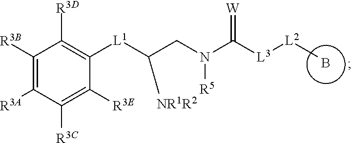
B.[W]=C([L3][L2]C)N(CC([L1]C1=C([R3D])C([R3B])=C([R3A])C([R3C])=C1[R3E])[NR1R2])[R5]
